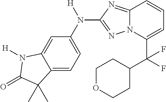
C12=CC=C(N([H])C3=NN4C(=N3)C=CC=C4C(F)(F)C3CCOCC3)C=C1N([H])C(=O)C2(C)C
